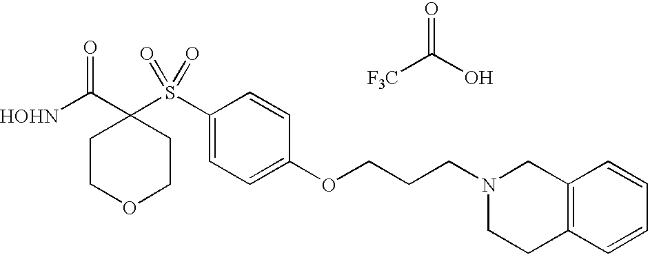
[HOHN]C(C1(S(C2=CC=C(OCCCN3CCC4=C(C3)C=CC=C4)C=C2)(=O)=O)CCOCC1)=O.O=C(O)[F3C]
